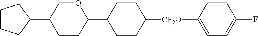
C1(C2CCCC2)COC(C2CCC([CF2O]C3=CC=C(F)C=C3)CC2)CC1
